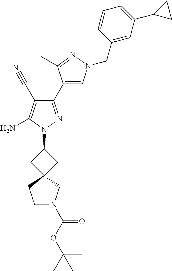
C1(C2=CN(CC3=CC(C4CC4)=CC=C3)N=C2C)=NN(C2CC3(C2)CN(C(OC(C)(C)C)=O)CC3)C(N)=C1C#N
